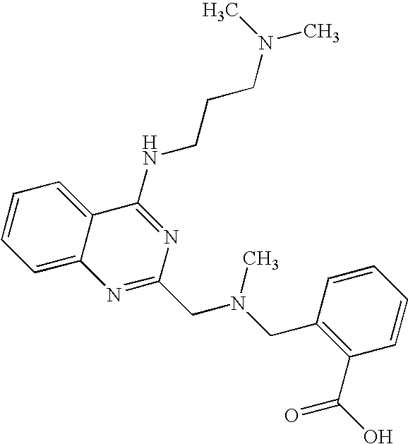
C12=CC=CC=C1C(NCCCN(C)C)=NC(CN(CC1=C(C(O)=O)C=CC=C1)C)=N2
